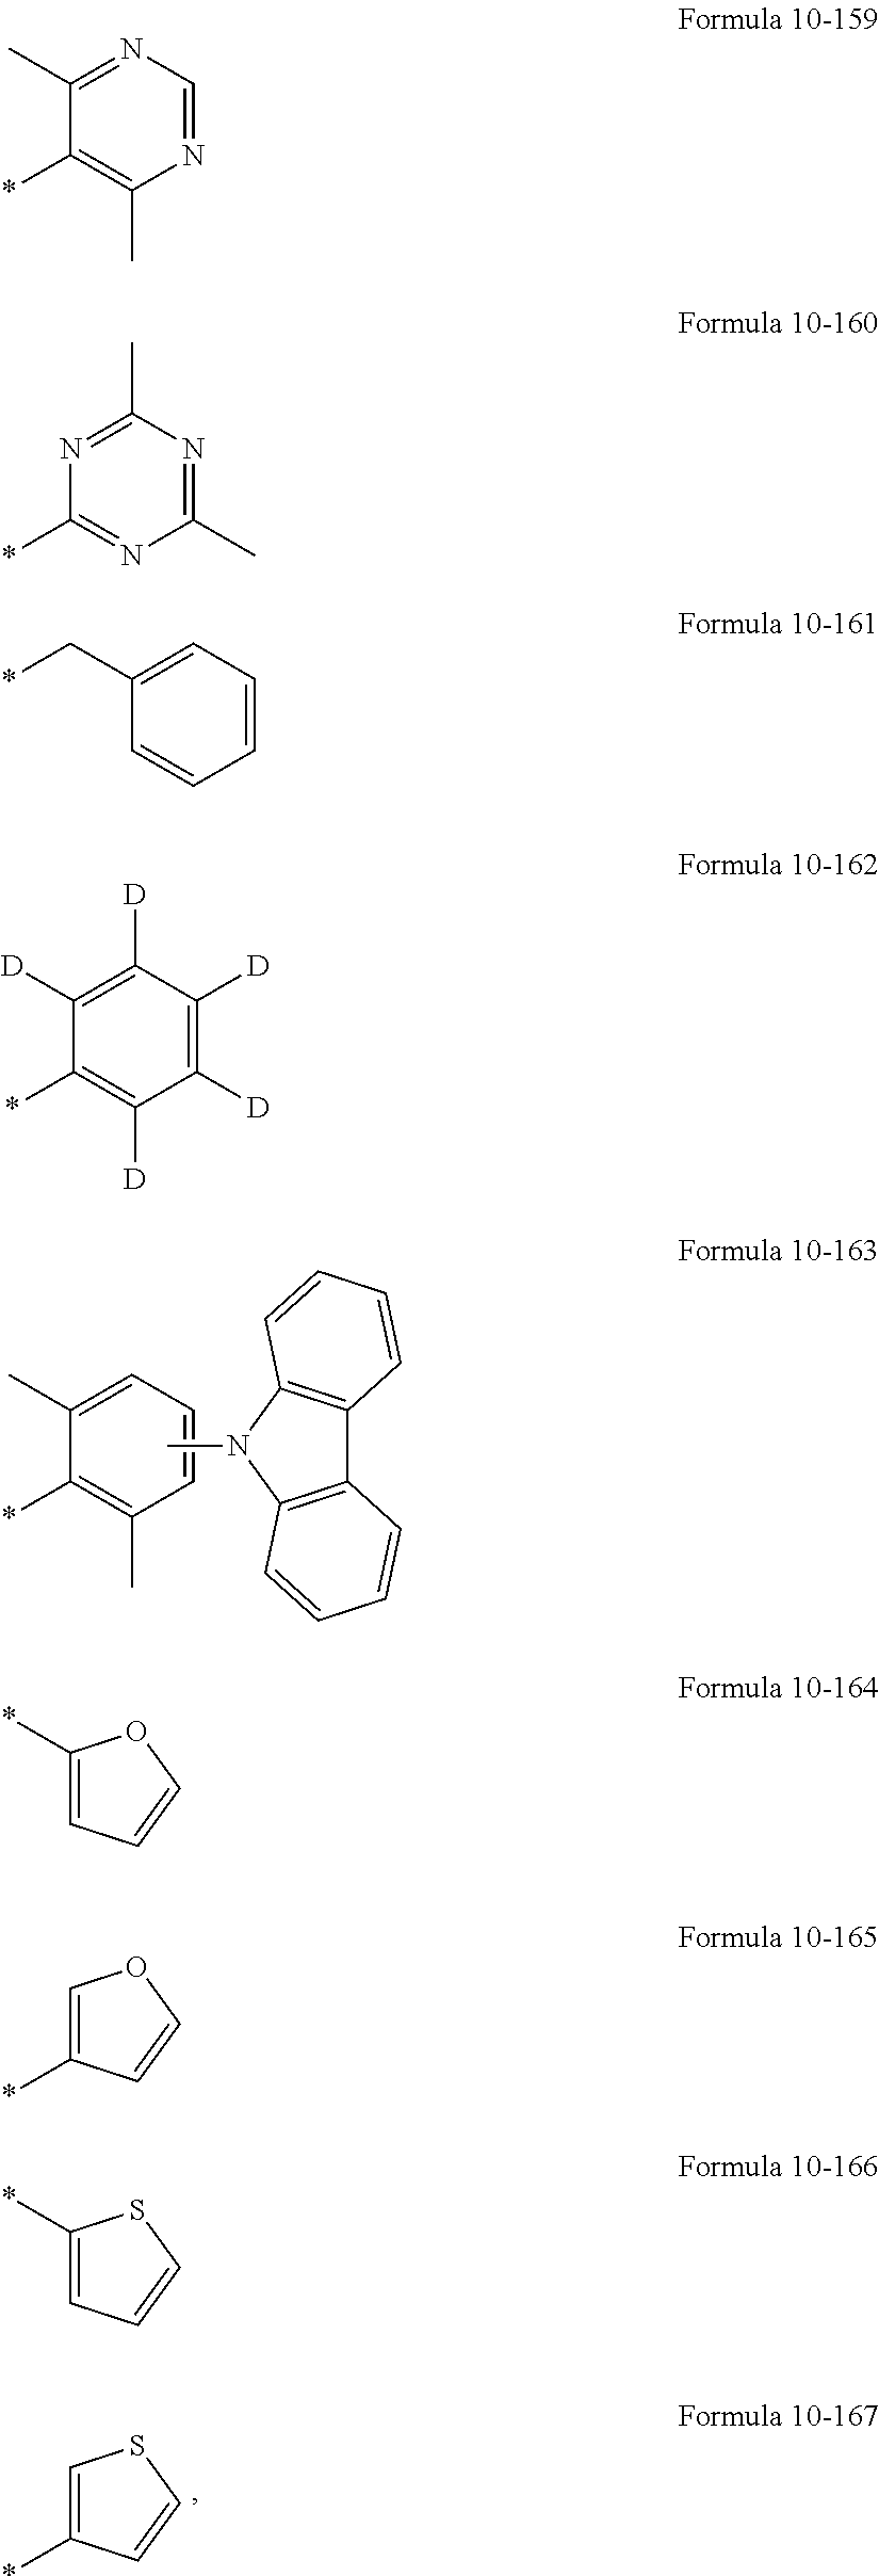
C1=C(C)C(*)=C(C)C=C1.CN1C2=C(C3=C1C=CC=C3)C=CC=C2.C1=C(*)C=CS1.N1=CN=C(C)C(*)=C1C.C1(C)=NC(C)=NC(*)=N1.C1=CC=C(C*)C=C1.C1([D])=C([D])C([D])=C([D])C(*)=C1[D].C1(*)=CC=CO1.C1=C(*)C=CO1.C1(*)=CC=CS1
